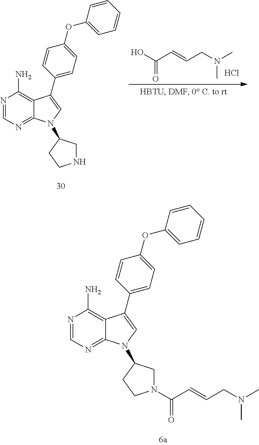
O=C(O)C=CCN(C)C.Cl.N1=CN=C2C(=C1N)C(C1=CC=C(OC3=CC=CC=C3)C=C1)=CN2C1CNCC1.N1=CN=C2C(=C1N)C(C1=CC=C(OC3=CC=CC=C3)C=C1)=CN2C1CN(C(C=CCN(C)C)=O)CC1
